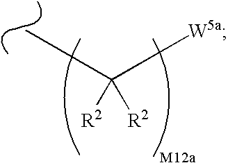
CC([W5a])([R2])[R2]
